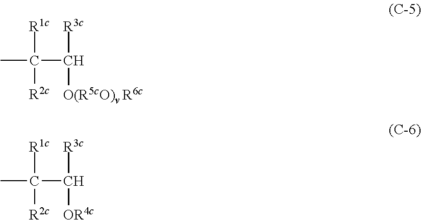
[R1c]C([R2c])(C([O(R5cO)v R6c])[R3c])C.[R1c]C([R2c])(C([OR4c])[R3c])C
